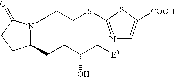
N1=C(SCCN2C(CCC(C[E3])O)CCC2=O)SC([COOH])=C1
